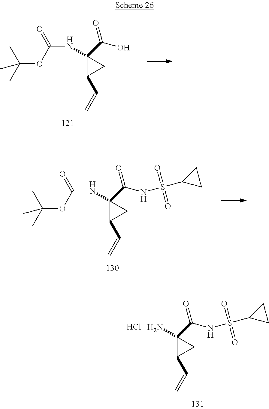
C(NC1(C(=O)O)C(C=C)C1)(OC(C)(C)C)=O.C(NC1(C(=O)NS(C2CC2)(=O)=O)C(C=C)C1)(OC(C)(C)C)=O.NC1(C(=O)NS(C2CC2)(=O)=O)C(C=C)C1.Cl
